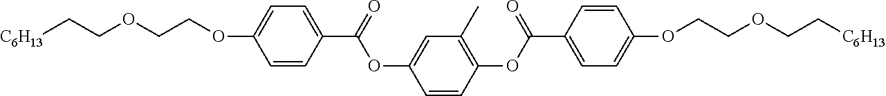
[C6H13]CCOCCOC1=CC=C(C(=O)OC2=CC(C)=C(OC(C3=CC=C(OCCOCC[C6H13])C=C3)=O)C=C2)C=C1
